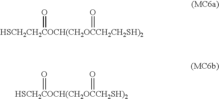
[HSCH2CH2COCH(CH2OCCH2CH2SH)2](=O)=O.[HSCH2COCH(CH2OCCH2SH)2](=O)=O
